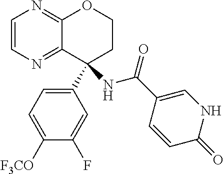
N(C1(C2=CC=C([F3CO])C(F)=C2)CCOC2=NC=CN=C12)C(C1=CNC(=O)C=C1)=O
